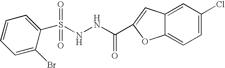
C1(S(NNC(=O)C2=CC3=CC(Cl)=CC=C3O2)(=O)=O)=CC=CC=C1Br
